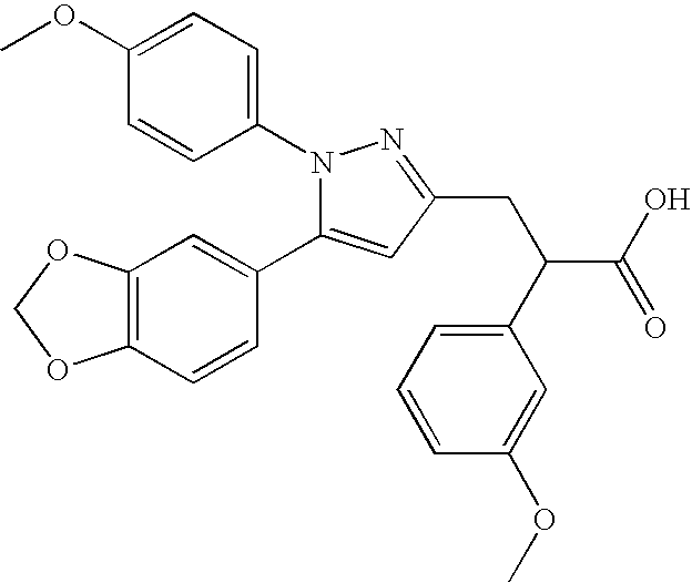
COC1=CC=C(N2C(C3=CC4=C(C=C3)OCO4)=CC(CC(C(O)=O)C3=CC=CC(OC)=C3)=N2)C=C1
